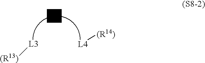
[(R13)][L3].[(R14)][L4]
